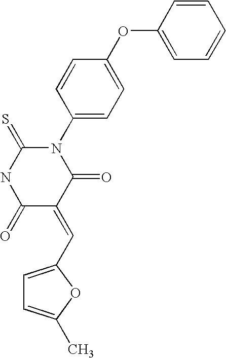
C1(N2C(=S)NC(=O)C(=CC3=CC=C(C)O3)C2=O)=CC=C(OC2=CC=CC=C2)C=C1
